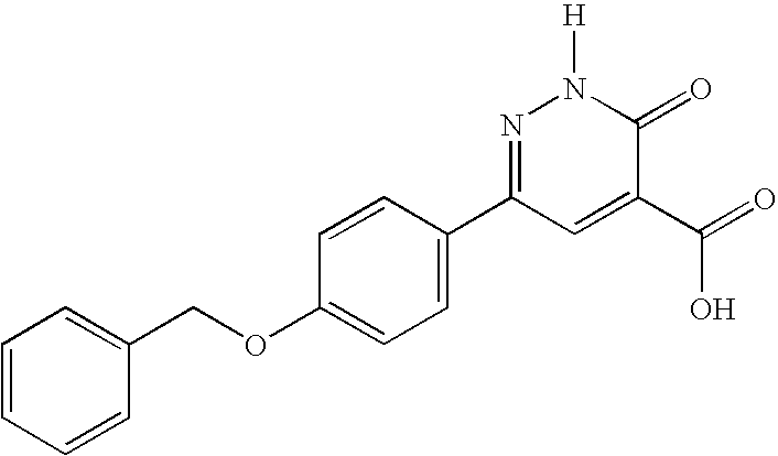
C1=CC=CC(COC2=CC=C(C3=NN([H])C(=O)C(C(=O)O)=C3)C=C2)=C1
